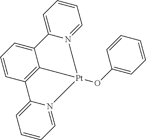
C12=CC=CC3=C1C[Pt](OC1=CC=CC=C1)(N1=CC=CC=C31)CN1=CC=CC=C21
